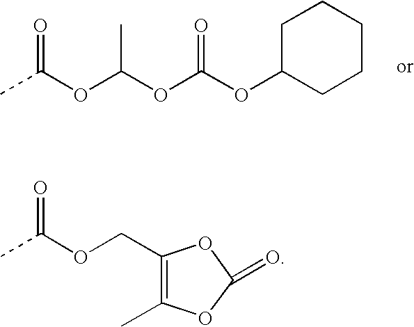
CC(OC(OC(OC1CCCCC1)=O)C)=O.C1(COC(=O)C)=C(C)OC(=O)O1
